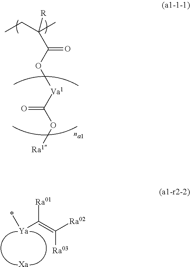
C(C(=O)O[Va1]C(=O)O[Ra1])(CC)(C)[R].[Ra01]C(=C([Ra02])[Ra03])[Ya]*.[Xa]
